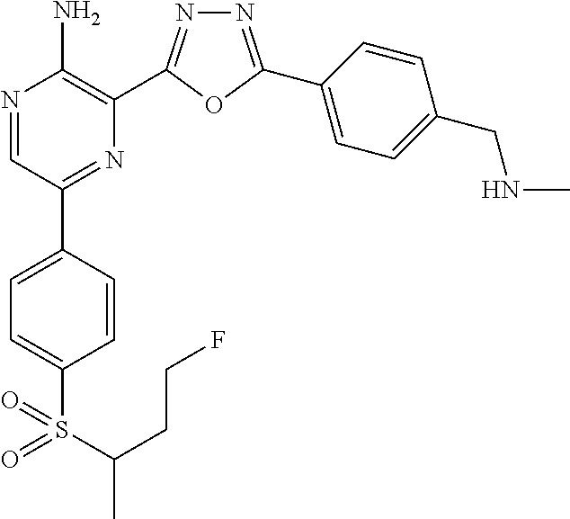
N1=C(C2=CC=C(CNC)C=C2)OC(C2=C(N)N=CC(C3=CC=C(S(=O)(=O)C(C)CCF)C=C3)=N2)=N1
